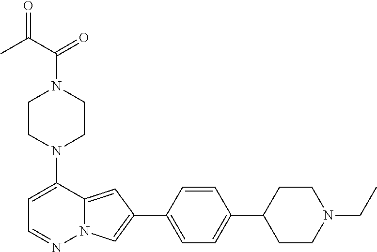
N1(C2=CC=NN3C2=CC(C2=CC=C(C4CCN(CC)CC4)C=C2)=C3)CCN(C(C(C)=O)=O)CC1
